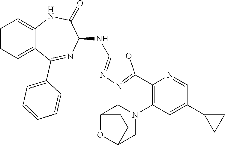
C1(C2=NN=C(NC3C(=O)NC4=CC=CC=C4C(C4=CC=CC=C4)=N3)O2)=C(N2CC3OC(C2)CC3)C=C(C2CC2)C=N1
